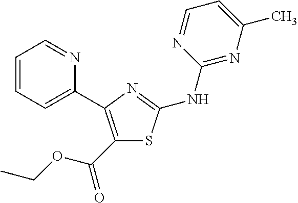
C1(C(OCC)=O)=C(C2=CC=CC=N2)N=C(NC2=NC(C)=CC=N2)S1
